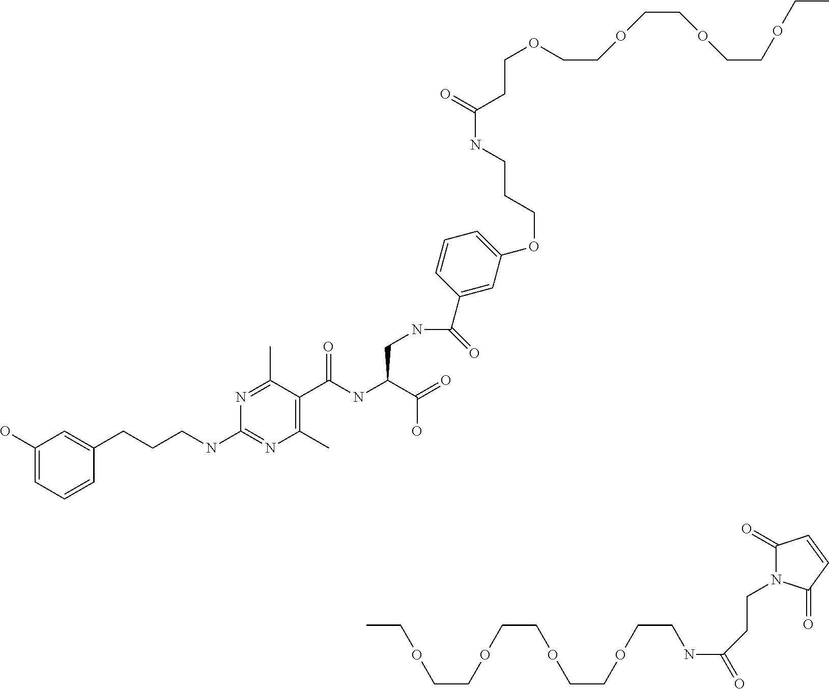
C(COCCOCCOCCOCC)C(NCCCOC1=CC=CC(C(NCC(NC(C2=C(C)N=C(NCCCC3=CC(O)=CC=C3)N=C2C)=O)C(=O)O)=O)=C1)=O.C(OCCOCCOCCOCCNC(=O)CCN1C(=O)C=CC1=O)C
